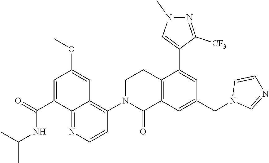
C1N(C2=C3C(=NC=C2)C(C(NC(C)C)=O)=CC(OC)=C3)C(=O)C2=C(C1)C(C1=CN(C)N=C1[CF3])=CC(CN1C=NC=C1)=C2
